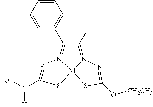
N1=C(N(C)[H])S[M]23N1=C(C1=CC=CC=C1)C([H])=N2N=C(O[CH2CH3])S3
